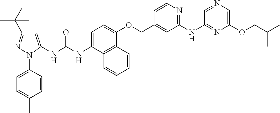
N(C1=CC=C(OCC2=CC(NC3=NC(OCC(C)C)=CN=C3)=NC=C2)C2=C1C=CC=C2)C(=O)NC1=CC(C(C)(C)C)=NN1C1=CC=C(C)C=C1
